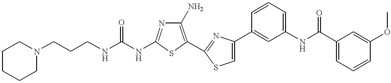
C(NC1=NC(N)=C(C2=NC(C3=CC(NC(C4=CC=CC(OC)=C4)=O)=CC=C3)=CS2)S1)(NCCCN1CCCCC1)=O
